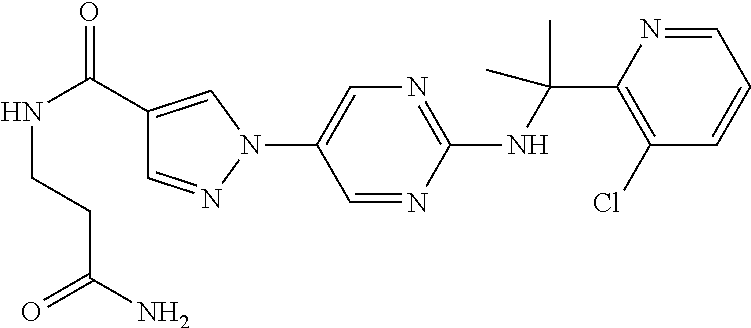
C1(NC(C2=C(Cl)C=CC=N2)(C)C)=NC=C(N2C=C(C(NCCC(N)=O)=O)C=N2)C=N1
